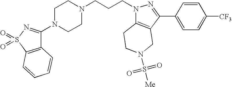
C1N(C2=NS(=O)(=O)C3=C2C=CC=C3)CCN(CCCN2N=C(C3=CC=C([CF3])C=C3)C3=C2CCN(S([Me])(=O)=O)C3)C1
